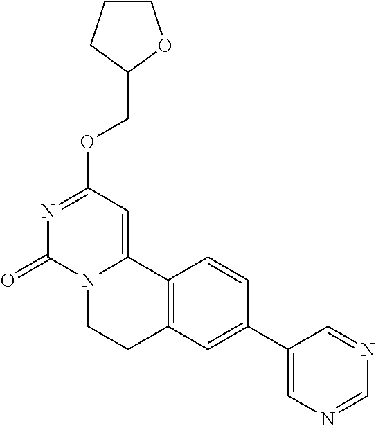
N1=C(OCC2OCCC2)C=C2N(C1=O)CCC1=C2C=CC(C2=CN=CN=C2)=C1
